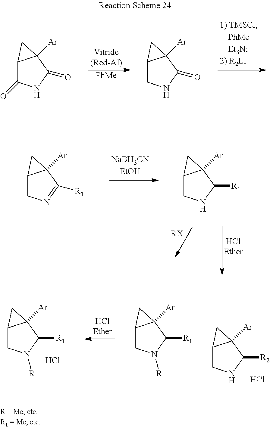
[RX].C12CN=C([R1])C1([Ar])C2.C12CNC([R1])C1([Ar])C2.[PhMe].C12C(=O)NC(=O)C1([Ar])C2.C12CNC(=O)C1([Ar])C2.C12CNC([R2])C1([Ar])C2.Cl.C12CN([R])C([R1])C1([Ar])C2.C12CN([R])C([R1])C1([Ar])C2.Cl
